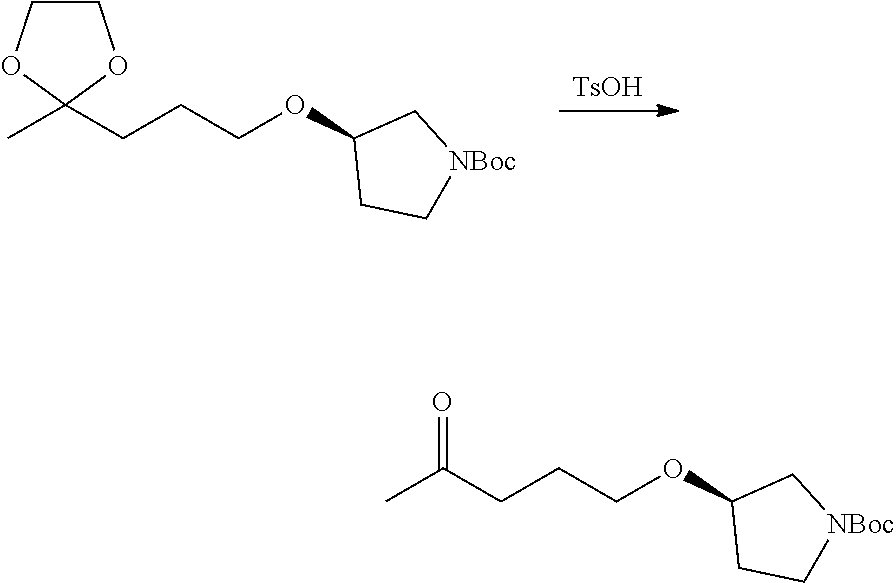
[TsOH].CC1(CCCOC2CC[NBoc]C2)OCCO1.CC(CCCOC1CC[NBoc]C1)=O
